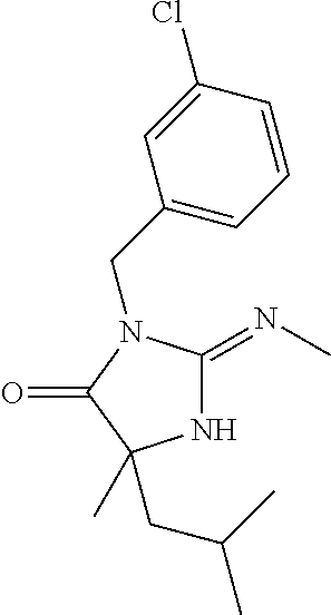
N1C(=NC)N(CC2=CC=CC(Cl)=C2)C(=O)C1(C)CC(C)C
